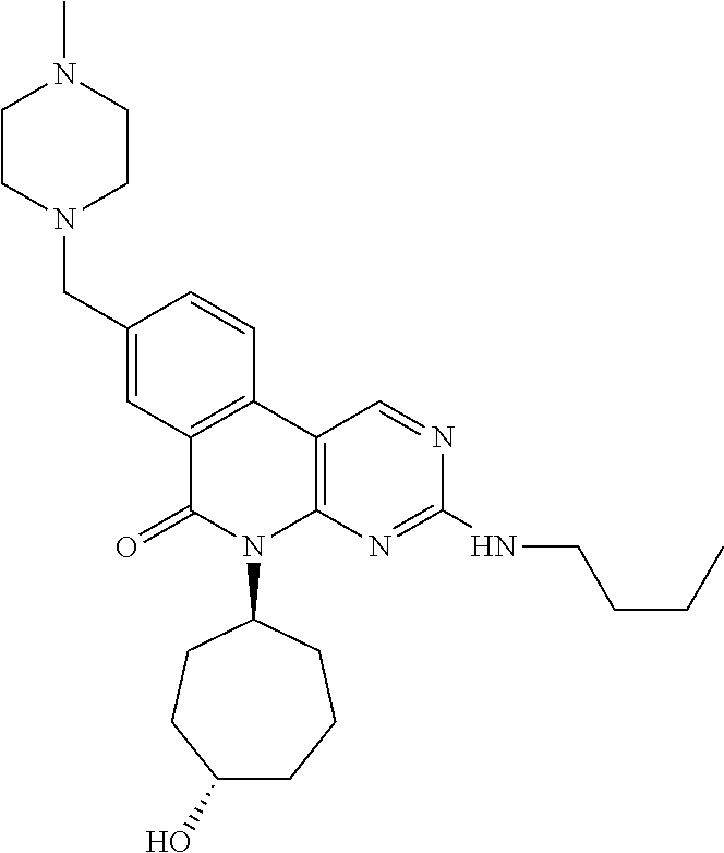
C12=C(C3=C(N(C4CCC(O)CCC4)C1=O)N=C(NCCCC)N=C3)C=CC(CN1CCN(C)CC1)=C2
